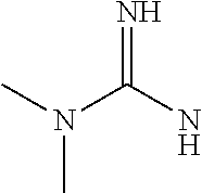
CN(C(N)=N)C
